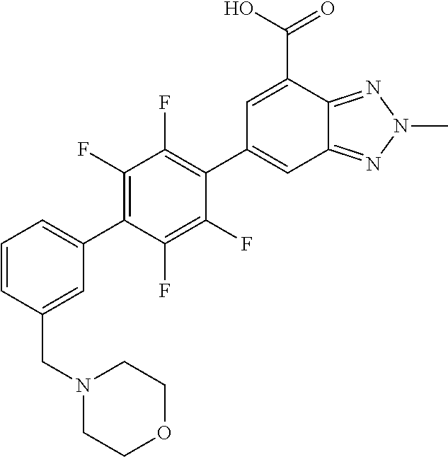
C12=NN(C)N=C1C(C(O)=O)=CC(C1=C(F)C(F)=C(C3=CC=CC(CN4CCOCC4)=C3)C(F)=C1F)=C2
